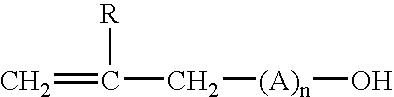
C(C[(A)n]O)(=C)[R]
